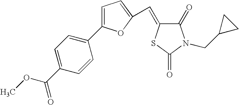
C1=C(C2=CC=C(C(OC)=O)C=C2)OC(C=C2C(=O)N(CC3CC3)C(=O)S2)=C1
